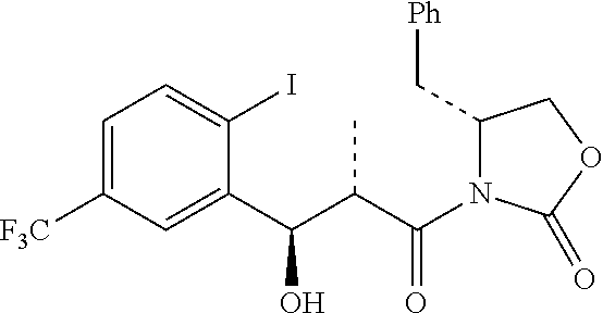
C1=C([F3C])C=C(C(C(C(=O)N2C(C[Ph])COC2=O)C)O)C(I)=C1
